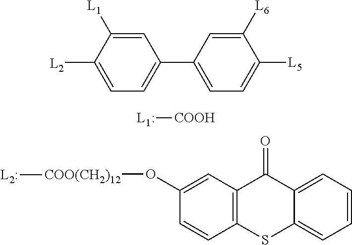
[L2]C1=CC=C(C2=CC=C([L5])C([L6])=C2)C=C1[L1].[COOH][L1:].C1(O[COO(CH2)12][L2:])=CC2=C(C=C1)SC1=CC=CC=C1C2=O
